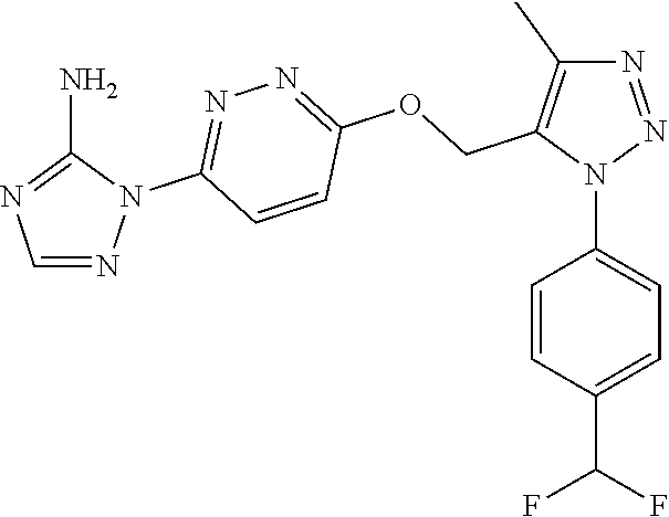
N1=NN(C2=CC=C(C(F)F)C=C2)C(COC2=NN=C(N3C(N)=NC=N3)C=C2)=C1C
